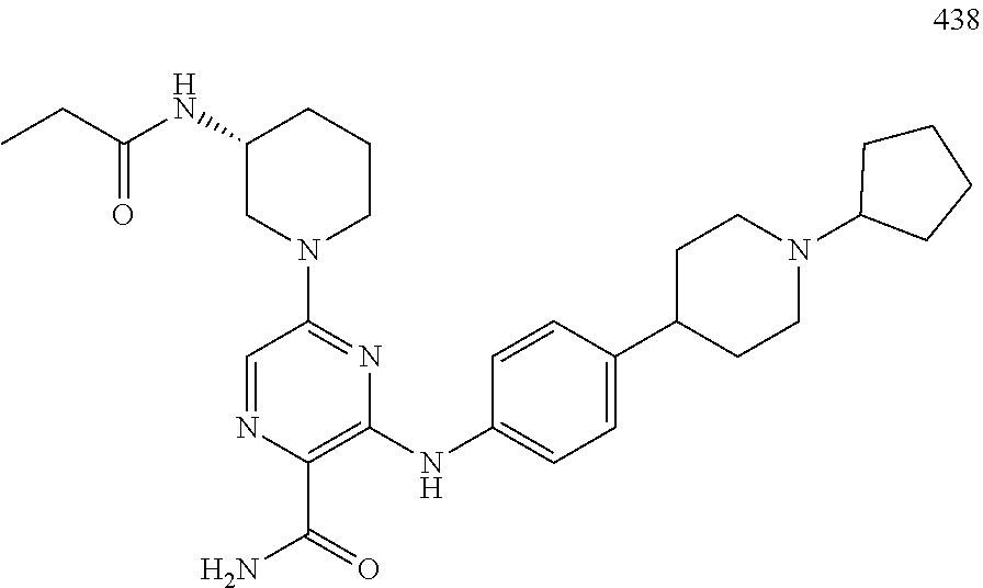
C1(NC(=O)CC)CN(C2=NC(NC3=CC=C(C4CCN(C5CCCC5)CC4)C=C3)=C(C(N)=O)N=C2)CCC1
